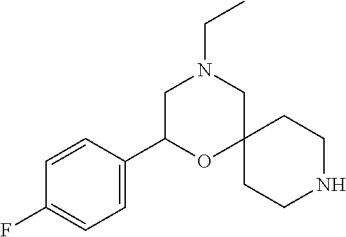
N1CCC2(CC1)CN(CC)CC(C1=CC=C(F)C=C1)O2
